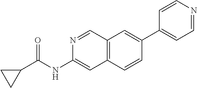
N1=CC2=C(C=C1NC(C1CC1)=O)C=CC(C1=CC=NC=C1)=C2
